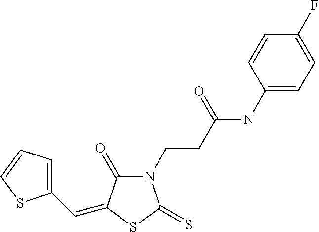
C1(C=C2C(=O)N(CCC(NC3=CC=C(F)C=C3)=O)C(=S)S2)=CC=CS1
